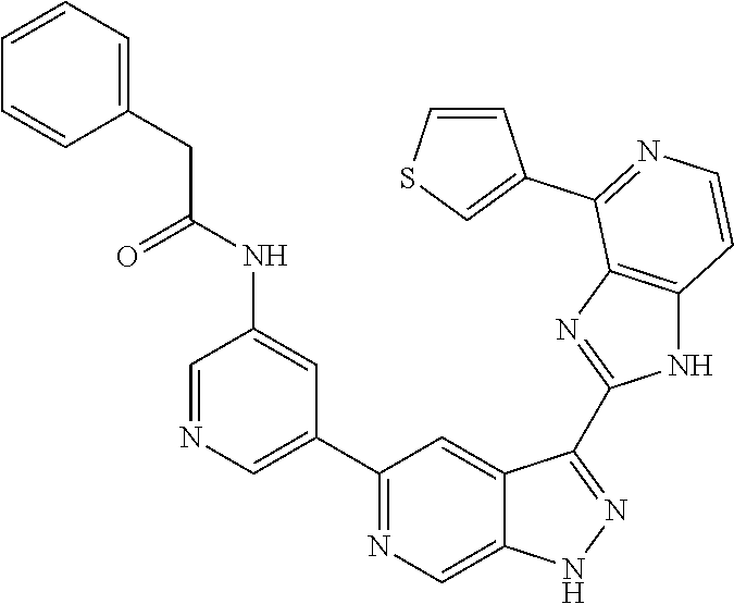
C1=NC=C(C2=NC=C3C(=C2)C(C2=NC4=C(N2)C=CN=C4C2=CSC=C2)=NN3)C=C1NC(CC1=CC=CC=C1)=O
